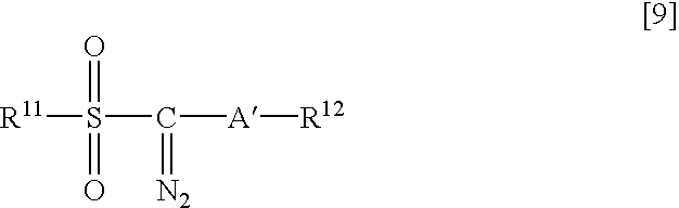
[R11]S(C([A][R12])=[N2])(=O)=O
